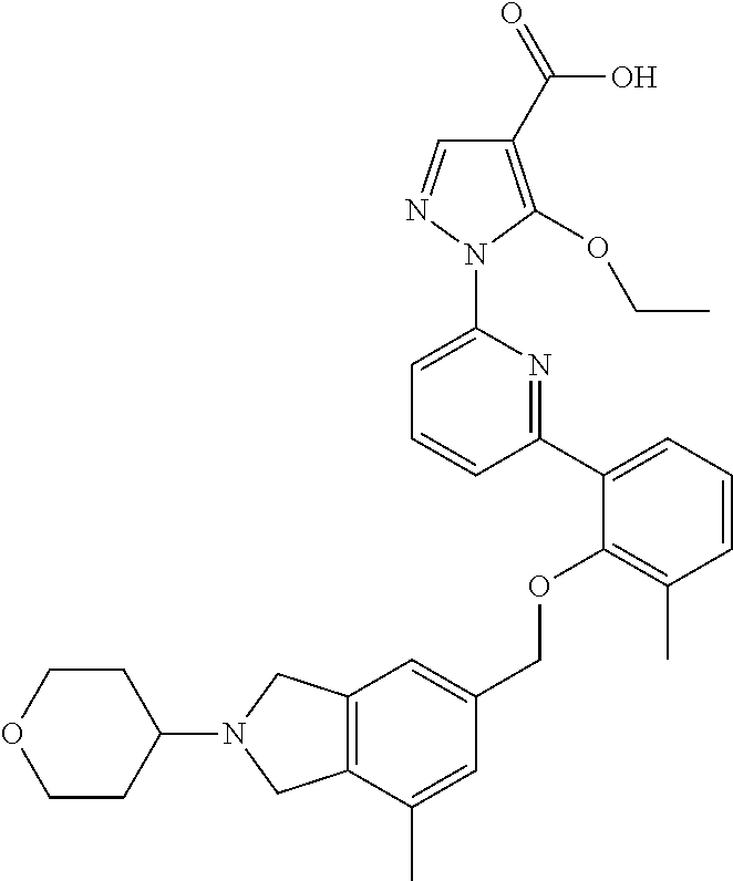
C1(C2=CC=CC(C)=C2OCC2=CC3=C(C(C)=C2)CN(C2CCOCC2)C3)=NC(N2N=CC(C(=O)O)=C2OCC)=CC=C1
